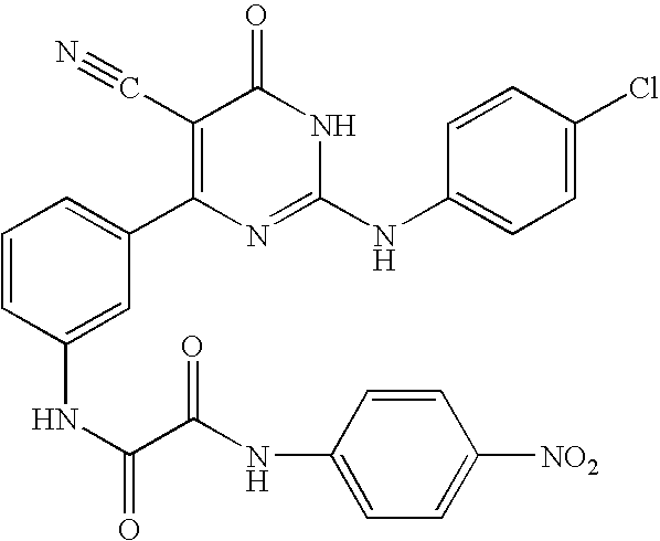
C1(NC(C(NC2=CC=C([NO2])C=C2)=O)=O)=CC(C2=C(C#N)C(=O)NC(NC3=CC=C(Cl)C=C3)=N2)=CC=C1
